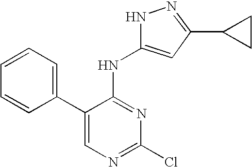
C1(C2=CC=CC=C2)=CN=C(Cl)N=C1NC1=CC(C2CC2)=NN1
